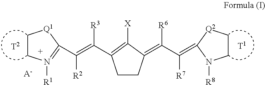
C1CC(=C(C(=C2[Q2]CCN2[R8])[R7])[R6])C([X])=C1C(=C(C1=N([R1])CC[Q1]1)[R2])[R3].[A-]
